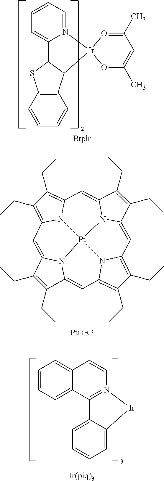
N12=CC=CC=C1C1SC3=C(C1[Ir]21OC(C)=CC(C)=O1)C=CC=C3.C1(CC)=C(CC)C2=CC3=C(CC)C(CC)=C4N3[Pt]35N2C1=CC1=C(CC)C(CC)=C(N13)C=C1C(CC)=C(CC)C(=C4)N15.C1=CC=C2C(=C1)C=CN1=C2C2=CC=CC=C2[Ir]1
